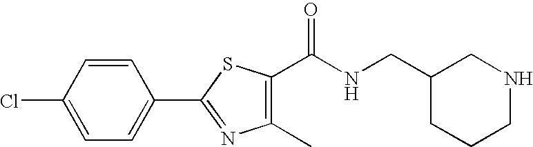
C1=CC(Cl)=CC=C1C1=NC(C)=C(C(NCC2CCCNC2)=O)S1
